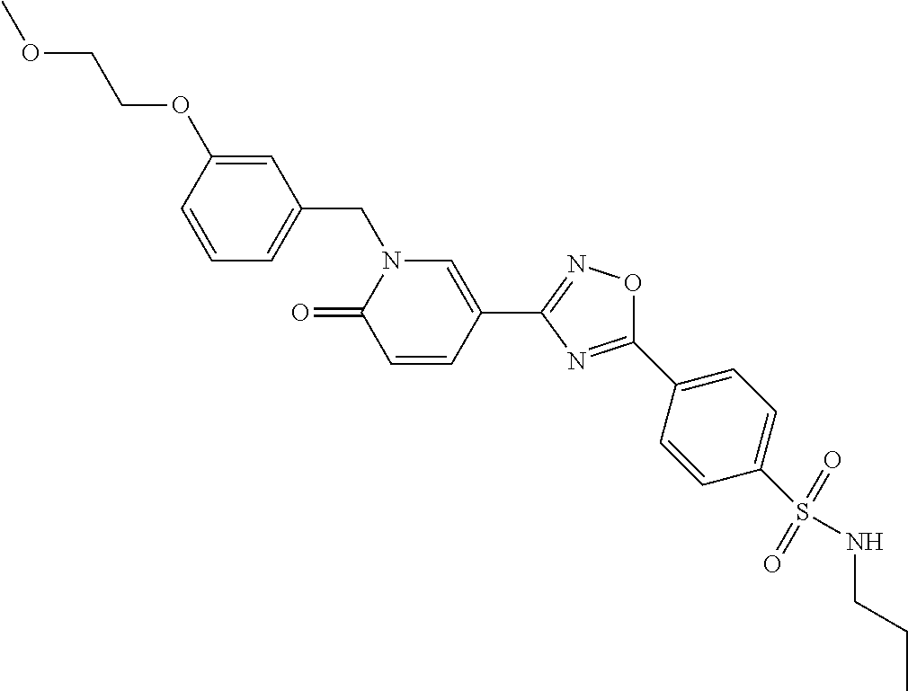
C1=CC(OCCOC)=CC(CN2C(=O)C=CC(C3=NOC(C4=CC=C(S(NCCC)(=O)=O)C=C4)=N3)=C2)=C1
